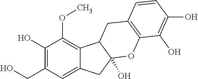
C1(O)=C(CO)C=C2C(=C1OC)C1C(O)(C2)OC2=C(C1)C=CC(O)=C2O
